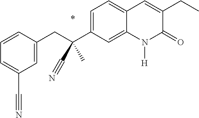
C(C(C1=CC=C2C(=C1)N([H])C(=O)C(CC)=C2)(C)C#N)C1=CC(C#N)=CC=C1
